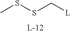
CSSC[L]
